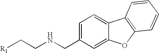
C1=C2C(=CC=C1CNCC[R1])C1=C(O2)C=CC=C1
